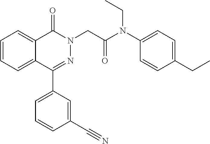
C1=CC=C2C(=C1)C(=O)N(CC(N(C1=CC=C(CC)C=C1)CC)=O)N=C2C1=CC=CC(C#N)=C1
